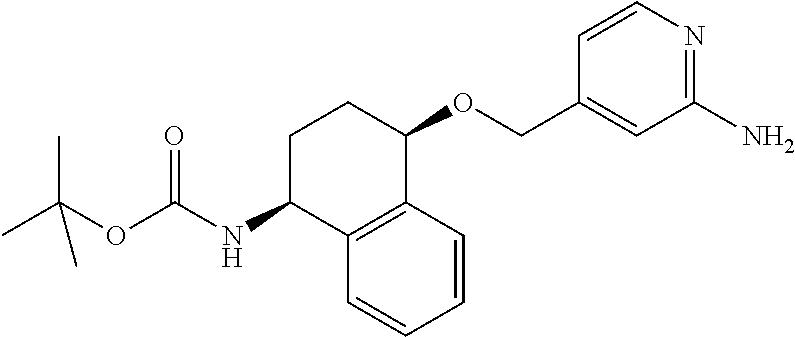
CC(OC(NC1C2=C(C(OCC3=CC(N)=NC=C3)CC1)C=CC=C2)=O)(C)C
